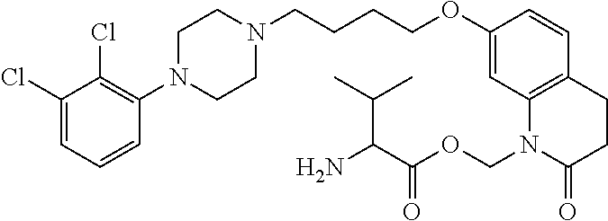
C1(Cl)=CC=CC(N2CCN(CCCCOC3=CC4=C(C=C3)CCC(=O)N4COC(C(N)C(C)C)=O)CC2)=C1Cl
